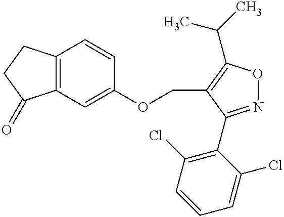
C1C(=O)C2=C(C1)C=CC(OCC1=C(C(C)C)ON=C1C1=C(Cl)C=CC=C1Cl)=C2
